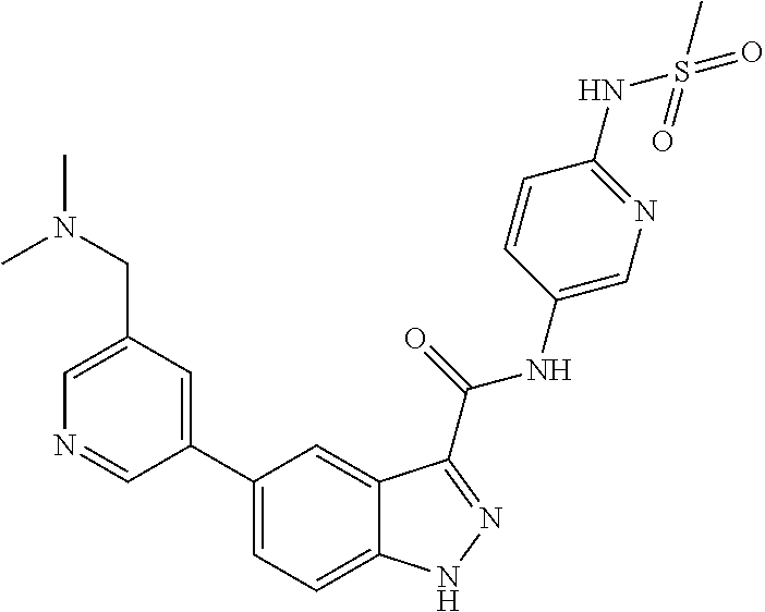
C1(CN(C)C)=CN=CC(C2=CC=C3C(=C2)C(C(NC2=CN=C(NS(C)(=O)=O)C=C2)=O)=NN3)=C1
